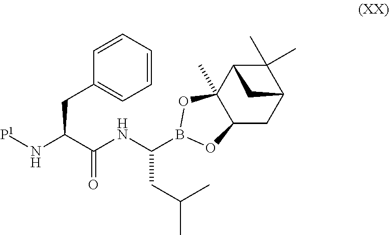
[P1]NC(C(NC(B1OC2(C)C(CC3C(C)(C)C2C3)O1)CC(C)C)=O)CC1=CC=CC=C1
